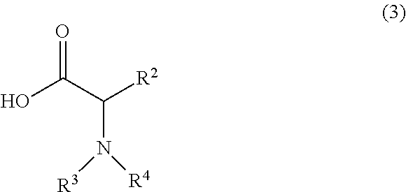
OC(=O)C(N([R4])[R3])[R2]
